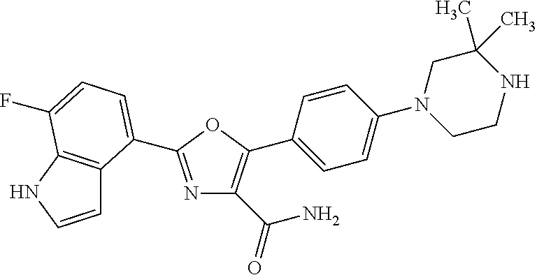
C1=CNC2=C1C(C1=NC(C(=O)N)=C(C3=CC=C(N4CCNC(C)(C)C4)C=C3)O1)=CC=C2F
